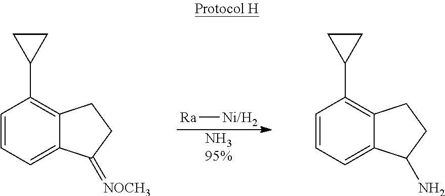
C1=CC=C2C(=C1C1CC1)CCC2=[NOCH3].C1=CC=C2C(=C1C1CC1)CCC2N.[Ra][Ni/H2].[NH395%]
